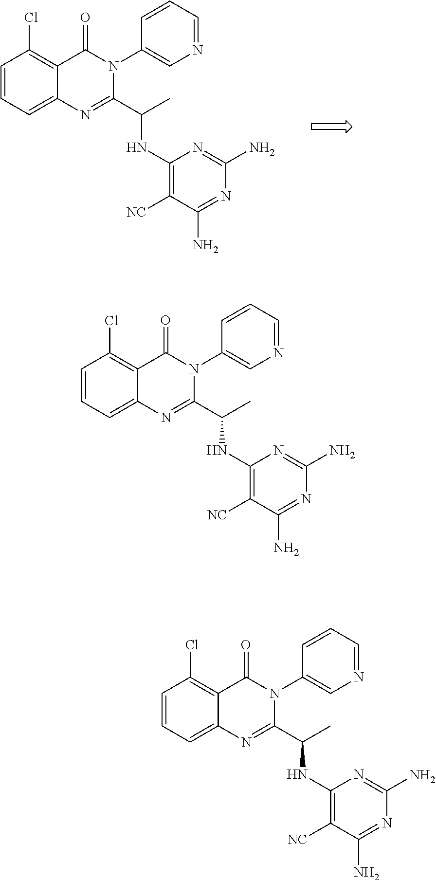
C1=C2C(=C(Cl)C=C1)C(=O)N(C1=CN=CC=C1)C(C(C)NC1=C([NC])C(N)=NC(N)=N1)=N2.C1=C2C(=C(Cl)C=C1)C(=O)N(C1=CN=CC=C1)C(C(C)NC1=C([NC])C(N)=NC(N)=N1)=N2.C1=C2C(=C(Cl)C=C1)C(=O)N(C1=CN=CC=C1)C(C(C)NC1=C([NC])C(N)=NC(N)=N1)=N2
